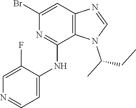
C1=C(Br)N=C(NC2=CC=NC=C2F)C2=C1N=CN2C(C)CC
